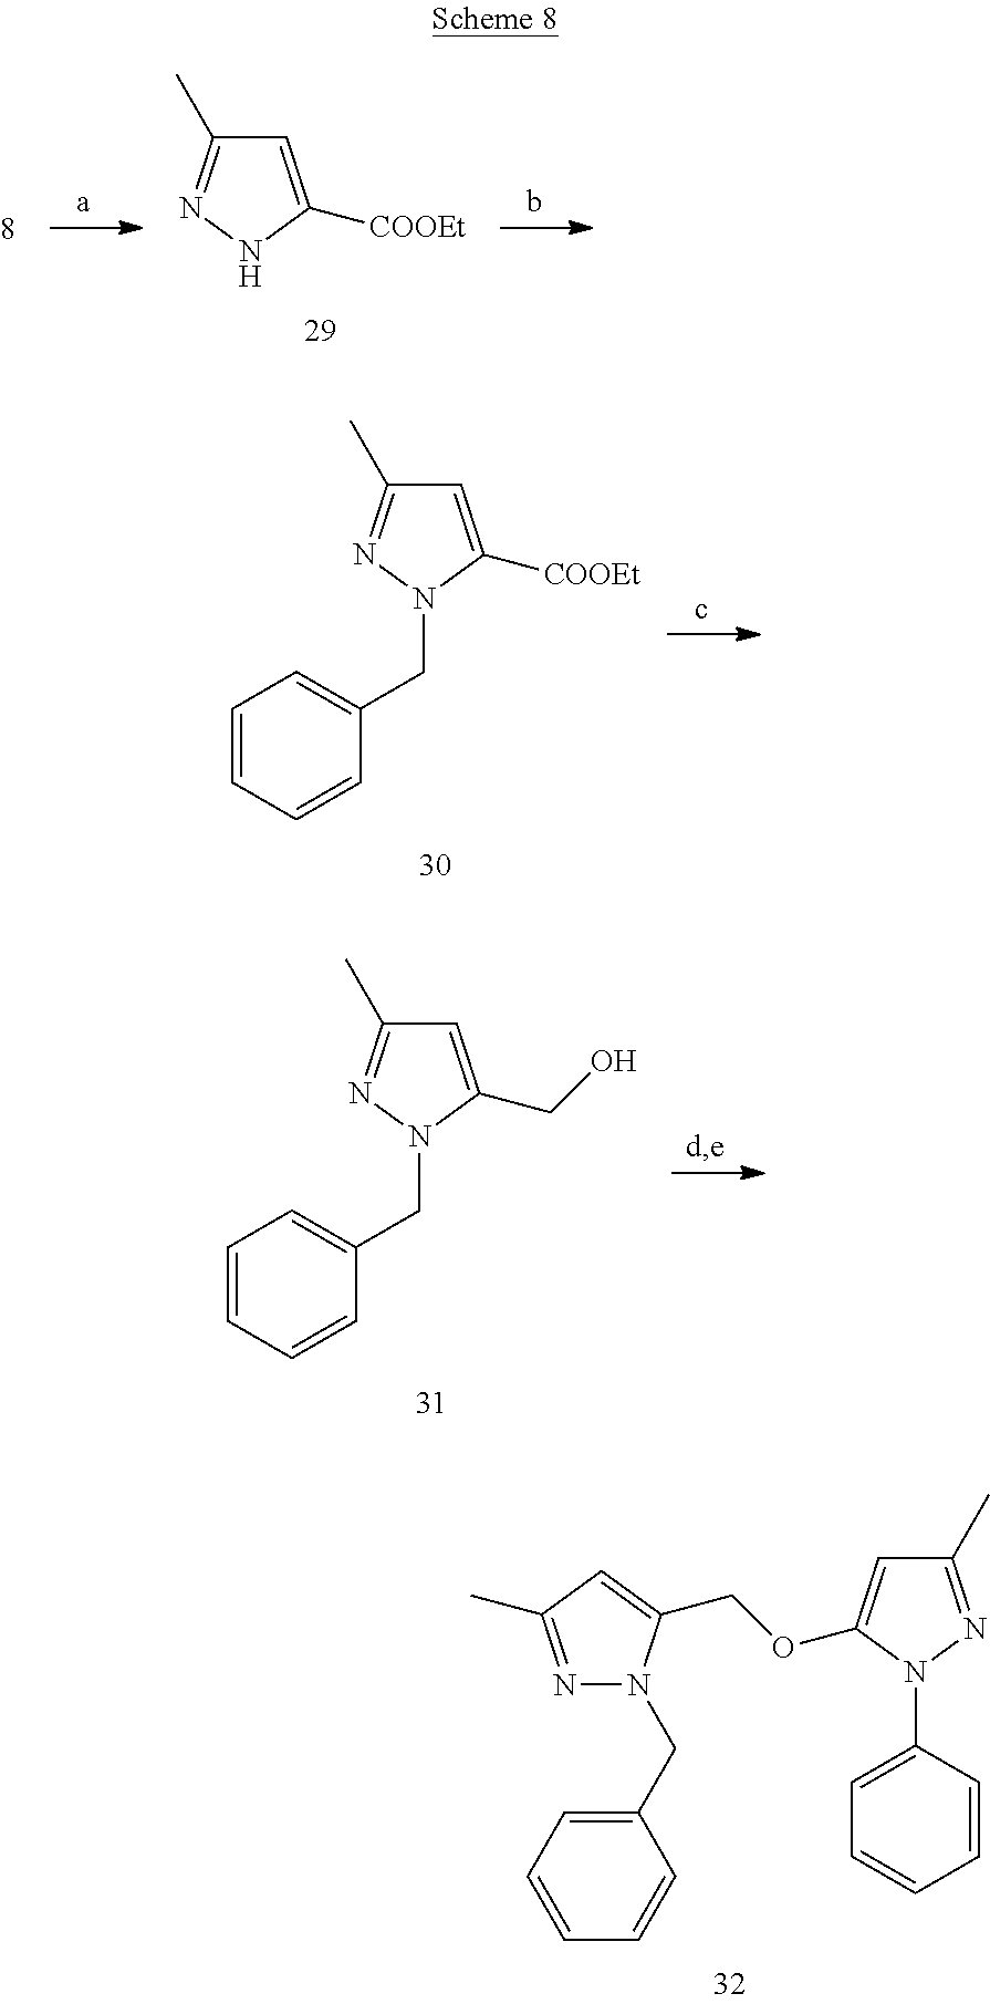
C1=C([COOEt])NN=C1C.N1=C(C)C=C(COC2=CC(C)=NN2C2=CC=CC=C2)N1CC1=CC=CC=C1.C1=C([COOEt])N(CC2=CC=CC=C2)N=C1C.C1=C(CO)N(CC2=CC=CC=C2)N=C1C
